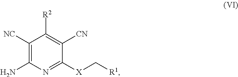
C1([NC])=C(N)N=C([X]C[R1])C([CN])=C1[R2]
